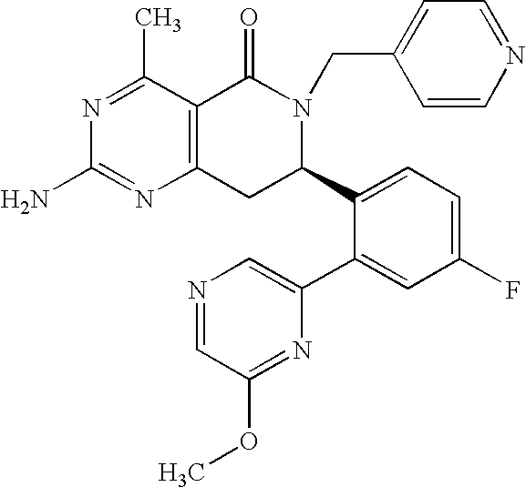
C12=C(C(C)=NC(N)=N1)C(=O)N(CC1=CC=NC=C1)C(C1=CC=C(F)C=C1C1=CN=CC(OC)=N1)C2
